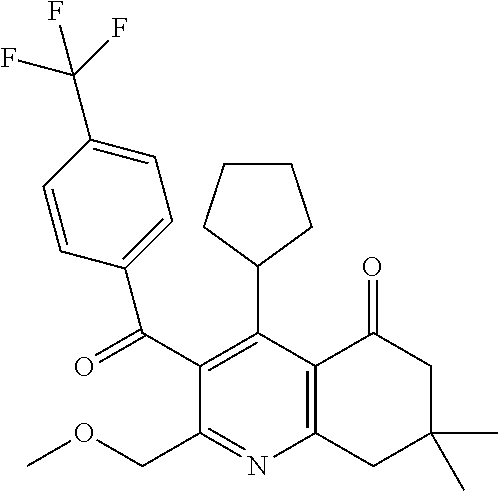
C12=C(C(C3CCCC3)=C(C(C3=CC=C(C(F)(F)F)C=C3)=O)C(COC)=N1)C(=O)CC(C)(C)C2
